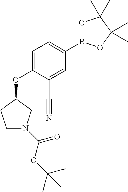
C1=C(OC2CCN(C(=O)OC(C)(C)C)C2)C(C#N)=CC(B2OC(C)(C)C(C)(C)O2)=C1
